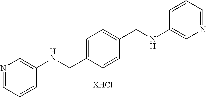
C1=CC(CNC2=CN=CC=C2)=CC=C1CNC1=CN=CC=C1.[XHCl]
